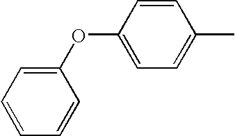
C1=CC=C(OC2=CC=C(C)C=C2)C=C1
